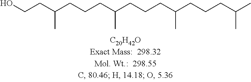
OCCC(CCCC(CCCC(CCCC(C)C)C)C)C
